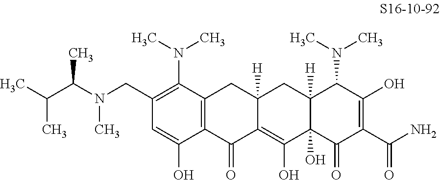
C12=C(C(N(C)C)=C(CN(C(C)C(C)C)C)C=C1O)CC1([H])C(=C(O)C3(O)C([H])(C1)C(N(C)C)C(O)=C(C(=O)N)C3=O)C2=O
